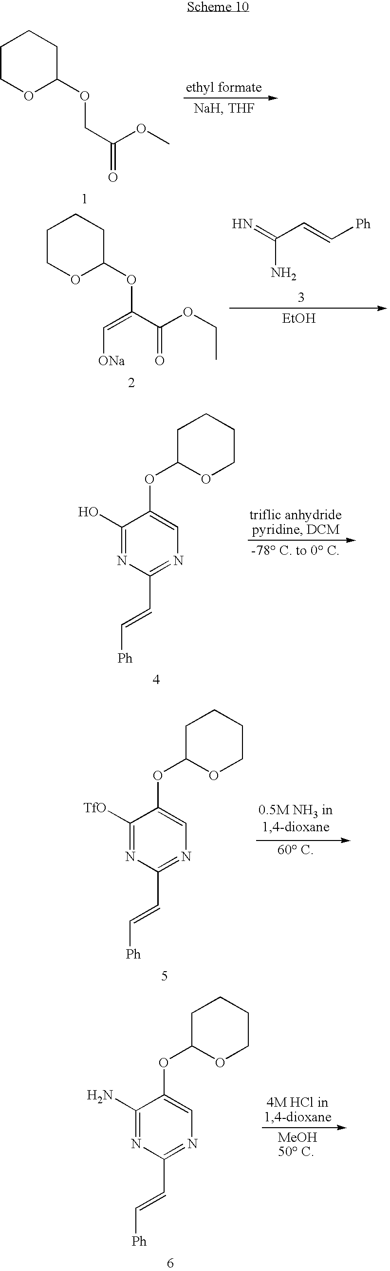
C1COC(OCC(=O)OC)CC1.C1COC(OC(C(=O)OCC)=C[ONa])CC1.N=C(C=C[Ph])N.[EtOH].C1(O)=NC(C=C[Ph])=NC=C1OC1OCCCC1.C1([TfO])=NC(C=C[Ph])=NC=C1OC1OCCCC1.C1(N)=NC(C=C[Ph])=NC=C1OC1OCCCC1
